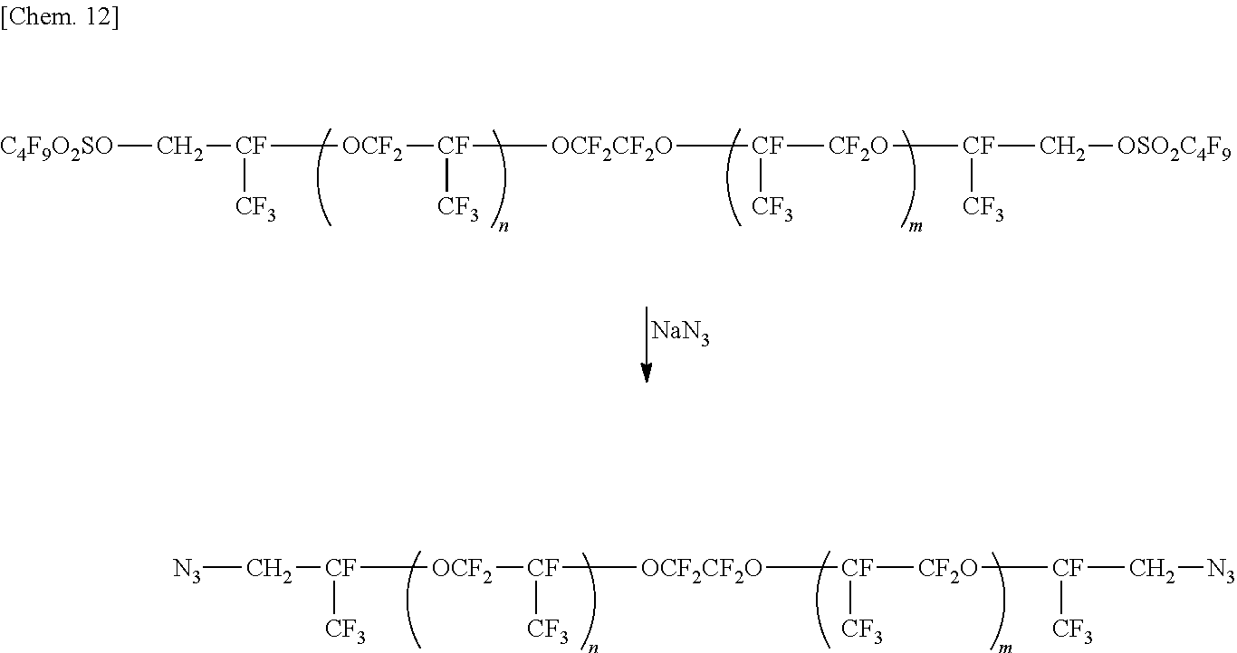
[N3]C[CF]([CF3])[OCF2][CF]([CF3])[OCF2CF2O][CF]([CF3])[CF2O][CF]([CF3])C[N3].[C4F9O2SO]C[CF]([CF3])[OCF2][CF]([CF3])[OCF2CF2O][CF]([CF3])[CF2O][CF]([CF3])C[OSO2C4F9].[NaN3]
